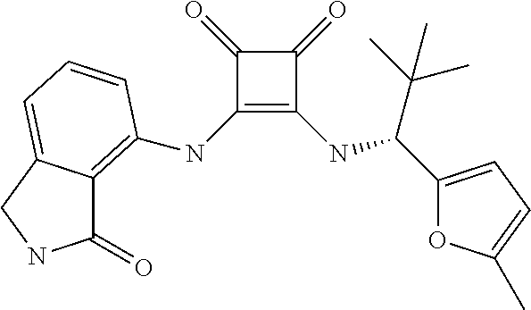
C1(=O)C(NC2=C3C(=O)NCC3=CC=C2)=C(NC(C(C)(C)C)C2=CC=C(C)O2)C1=O
